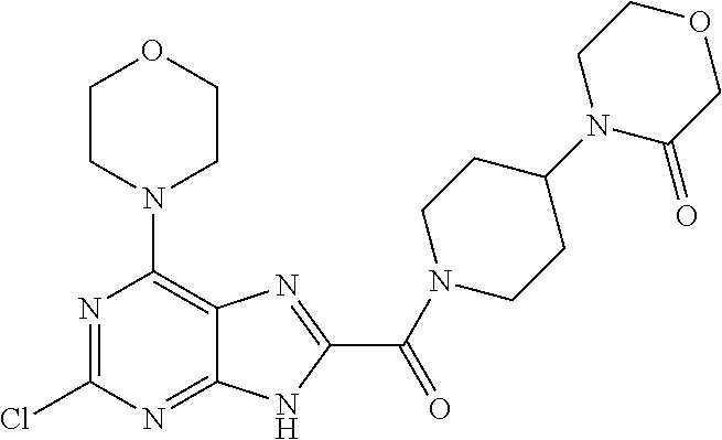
N1=C(Cl)N=C2C(=C1N1CCOCC1)N=C(C(N1CCC(N3C(=O)COCC3)CC1)=O)N2
